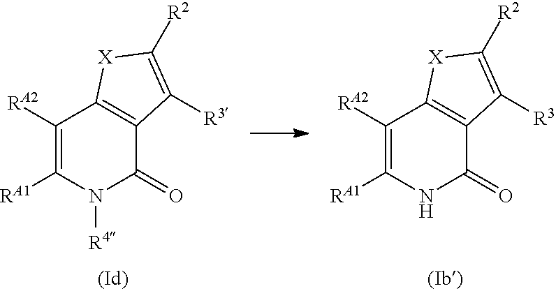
C1([RA2])=C([RA1])N([R4])C(=O)C2=C1[X]C([R2])=C2[R3].C1([RA2])=C([RA1])NC(=O)C2=C1[X]C([R2])=C2[R3]
